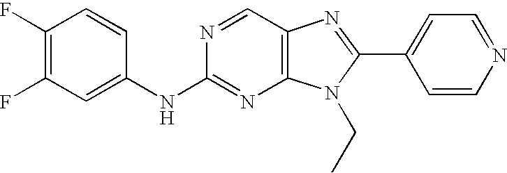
C1(NC2=NC3=C(C=N2)N=C(C2=CC=NC=C2)N3CC)=CC(F)=C(F)C=C1
